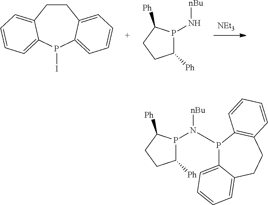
C1CC2=CC=CC=C2P(I)C2=CC=CC=C12.[NEt3].C1([Ph])P(N[nBu])C([Ph])CC1.C1([Ph])P(N([nBu])P2C3=CC=CC=C3CCC3=C2C=CC=C3)C([Ph])CC1
